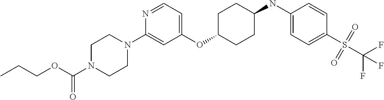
C1(OC2CCC(NC3=CC=C(S(C(F)(F)F)(=O)=O)C=C3)CC2)=CC=NC(N2CCN(C(OCCC)=O)CC2)=C1
